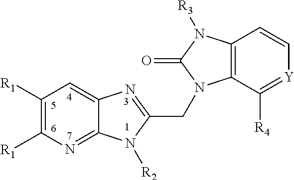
C1([R1])=C([R1])N=C2C(=C1)N=C(CN1C3=C(N([R3])C1=O)C=C[Y]=C3[R4])N2[R2]
